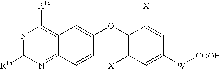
N1=C([R1a])N=C2C(=C1[R1c])C=C(OC1=C([X])C=C([W][COOH])C=C1[X])C=C2
